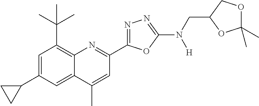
C1=C(C2CC2)C=C2C(=C1C(C)(C)C)N=C(C1=NN=C(N(CC3OC(C)(C)OC3)[H])O1)C=C2C
